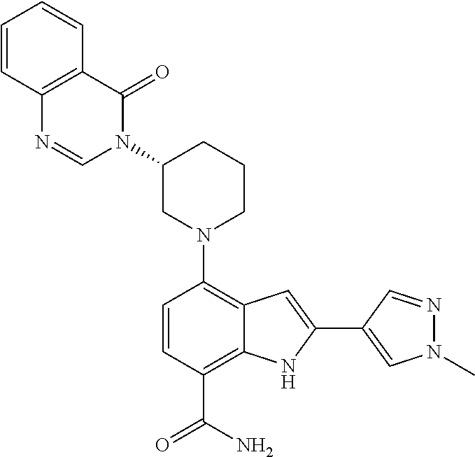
N1(C2=C3C(=C(C(=O)N)C=C2)NC(C2=CN(C)N=C2)=C3)CCCC(N2C(=O)C3=C(N=C2)C=CC=C3)C1
